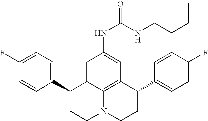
C1(F)=CC=C(C2CCN3C4=C(C(C5=CC=C(F)C=C5)CC3)C=C(NC(=O)NCCCC)C=C24)C=C1
